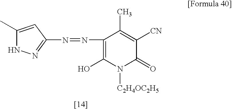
C1(C)=CC(N=NC2=C(O)N([C2H4OC2H5])C(=O)C([CN])=C2C)=NN1
